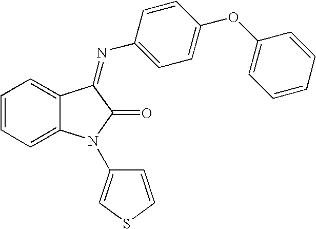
C1=CC=C2C(=C1)C(=NC1=CC=C(OC3=CC=CC=C3)C=C1)C(=O)N2C1=CSC=C1
